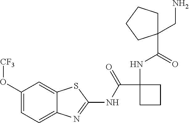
C1(O[CF3])=CC=C2C(=C1)SC(NC(C1(NC(=O)C3(CN)CCCC3)CCC1)=O)=N2
